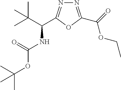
C(NC(=O)OC(C)(C)C)(C(C)(C)C)C1=NN=C(C(OCC)=O)O1
